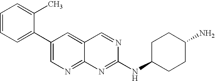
C1=CC=C(C2=CN=C3C(=C2)C=NC(NC2CCC(N)CC2)=N3)C(C)=C1
